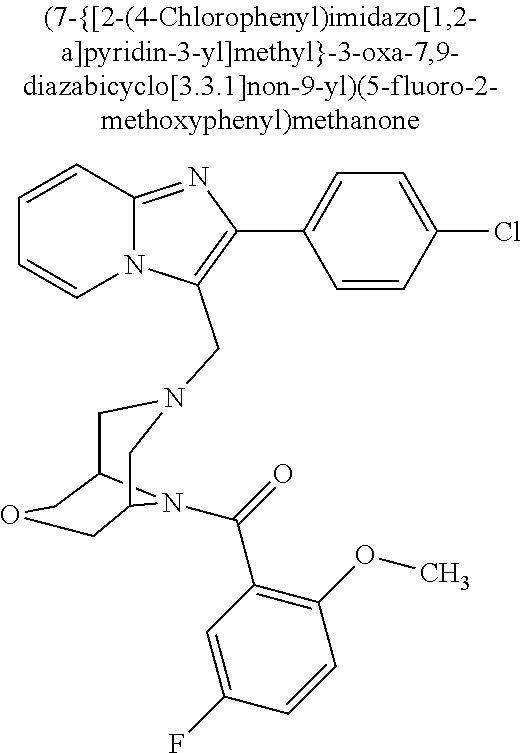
N12C(=NC(C3=CC=C(Cl)C=C3)=C1CN1CC3N(C(=O)C4=C(OC)C=CC(F)=C4)C(C1)COC3)C=CC=C2
